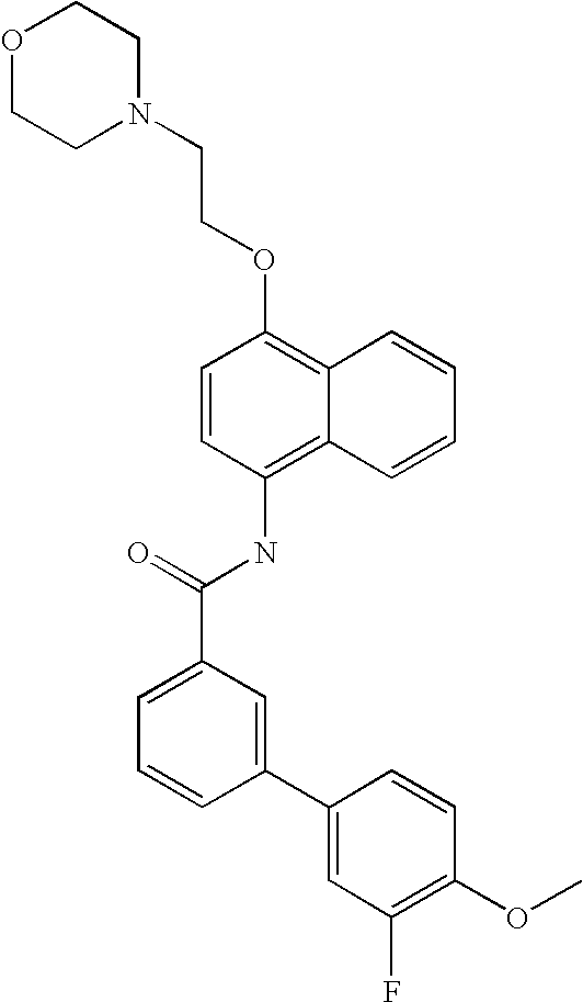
O1CCN(CCOC2=C3C(=C(NC(C4=CC=CC(C5=CC(F)=C(OC)C=C5)=C4)=O)C=C2)C=CC=C3)CC1
